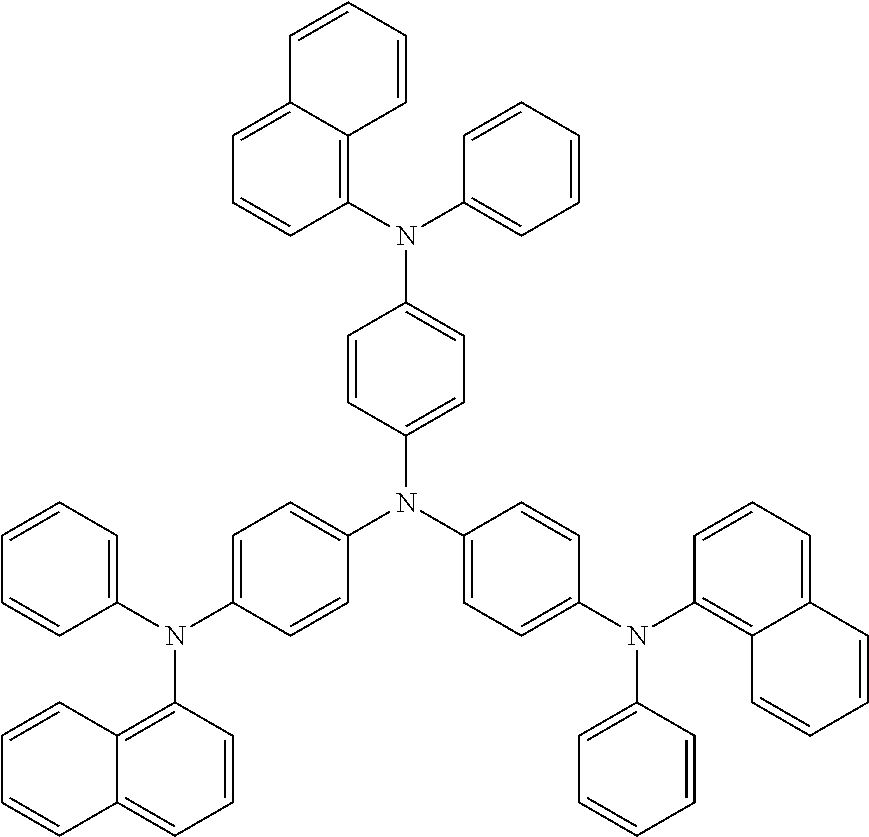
C1=CC(N(C2=CC=C(N(C3=C4C(=CC=C3)C=CC=C4)C3=CC=CC=C3)C=C2)C2=CC=C(N(C3=CC=CC=C3)C3=C4C(=CC=C3)C=CC=C4)C=C2)=CC=C1N(C1=C2C(=CC=C1)C=CC=C2)C1=CC=CC=C1
